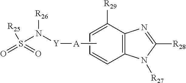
C1=C([R29])C2=C(C=C1)N([R27])C([R28])=N2.C[A][Y]N(S(=O)(=O)[R25])[R26]
